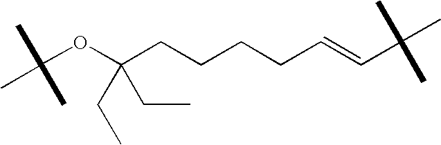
C(OC(CCCCC=CC(C)(C)C)(CC)CC)(C)(C)C
